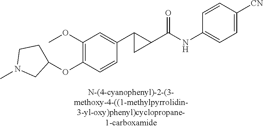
C1(OC)=C(OC2CCN(C)C2)C=CC(C2C(C(NC3=CC=C([CN])C=C3)=O)C2)=C1
